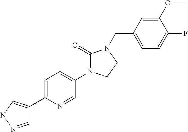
C1=NNC=C1C1=CC=C(N2C(=O)N(CC3=CC=C(F)C(OC)=C3)CC2)C=N1
